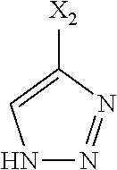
N1N=NC([X2])=C1
